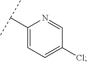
C1(C(C)C)=CC=C(Cl)C=N1
